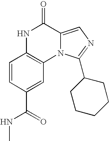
N12C(=CN=C1C1CCCCC1)C(=O)NC1=C2C=C(C(=O)NC)C=C1
